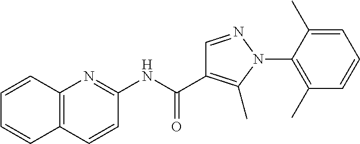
C1(NC(C2=C(C)N(C3=C(C)C=CC=C3C)N=C2)=O)=NC2=C(C=C1)C=CC=C2
